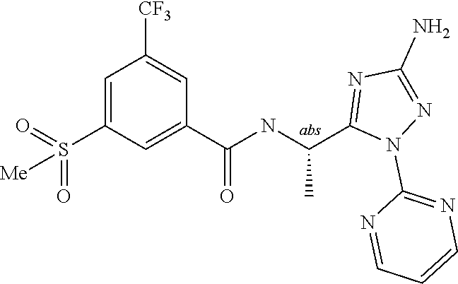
C1=C(S(=O)(=O)[Me])C=C(C(=O)NC(C)C2=NC(N)=NN2C2=NC=CC=N2)C=C1[CF3]
